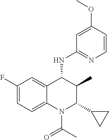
C1=C(OC)C=CN=C1NC1C(C)C(C2CC2)N(C(=O)C)C2=CC=C(F)C=C12
